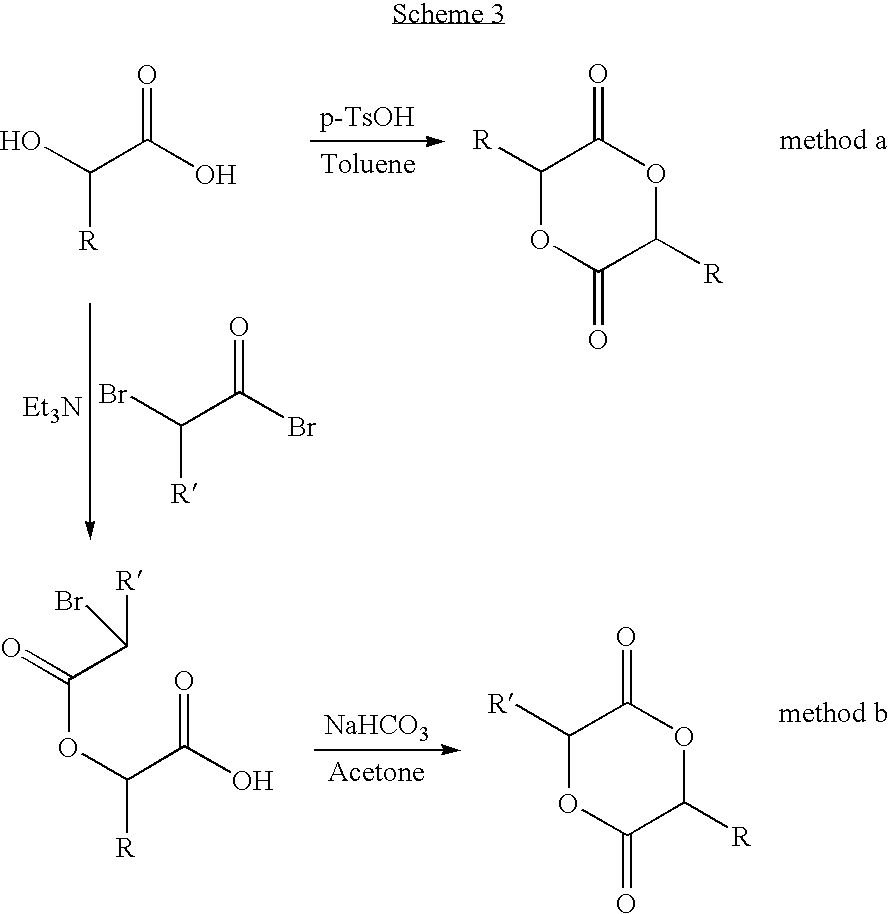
O=C(O)C(O)[R].O=C(Br)C(Br)[R].[Et3N].C1([R])OC(=O)C([R])OC1=O.C(OC(C(=O)O)[R])(C([R])Br)=O.[NaHCO3].C1([R])OC(=O)C([R])OC1=O
